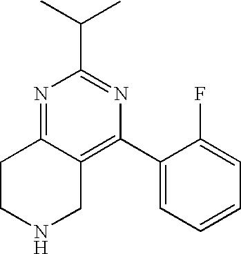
N1=C2C(=C(C3=CC=CC=C3F)N=C1C(C)C)CNCC2
